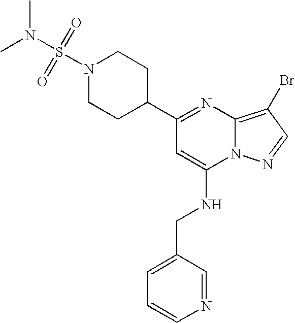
C1=CN=CC(CNC2=CC(C3CCN(S(N(C)C)(=O)=O)CC3)=NC3=C(Br)C=NN23)=C1
